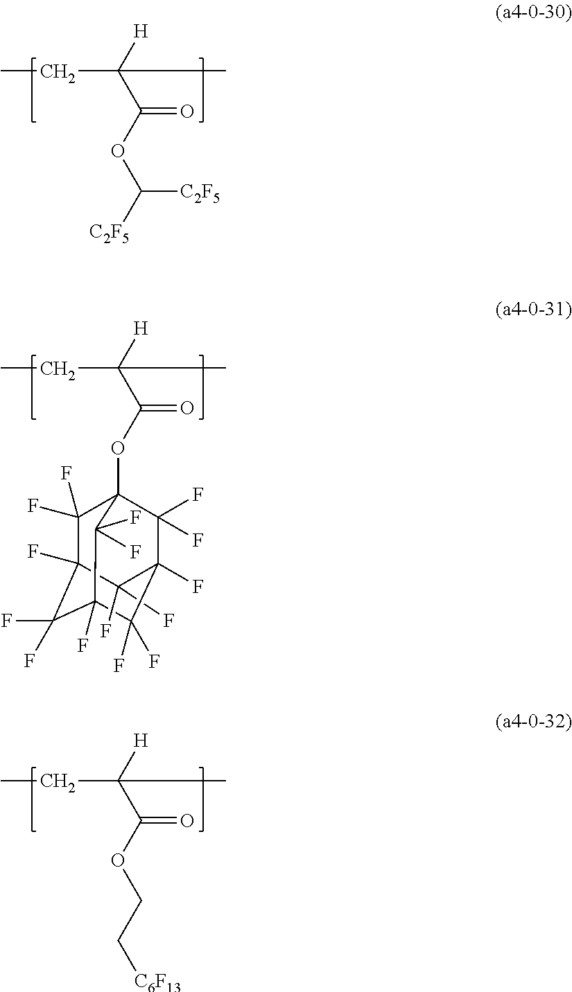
CCC(C(OC([C2F5])[C2F5])=O)([H])C.CCC(C(OCC[C6F13])=O)([H])C.C1(F)(F)C2(F)C(F)(F)C3(OC(C(CC)([H])C)=O)C(F)(F)C1(F)C(F)(F)C(F)(C2(F)F)C3(F)F
